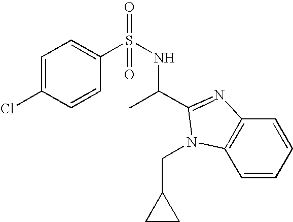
C1=C(Cl)C=CC(S(NC(C)C2=NC3=C(C=CC=C3)N2CC2CC2)(=O)=O)=C1
